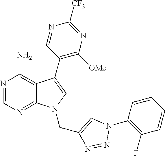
N1=CN=C2C(=C1N)C(C1=C([OMe])N=C([CF3])N=C1)=CN2CC1=CN(C2=C(F)C=CC=C2)N=N1
